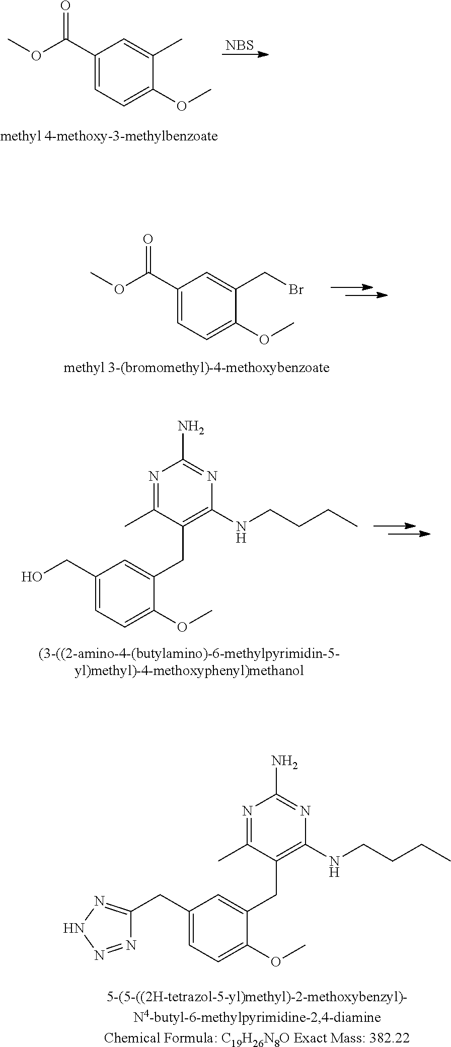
[NBS].C1(C(OC)=O)=CC=C(OC)C(C)=C1.C1(C(OC)=O)=CC=C(OC)C(CBr)=C1.C1(CO)=CC=C(OC)C(CC2=C(NCCCC)N=C(N)N=C2C)=C1.C1(CC2=NNN=N2)=CC=C(OC)C(CC2=C(NCCCC)N=C(N)N=C2C)=C1
